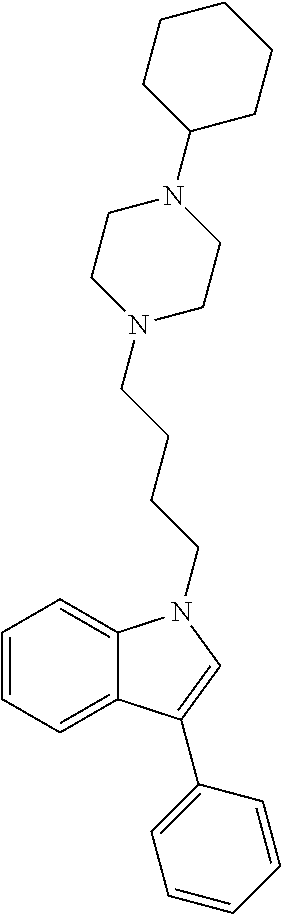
C1=CC=C2C(=C1)N(CCCCN1CCN(C3CCCCC3)CC1)C=C2C1=CC=CC=C1
